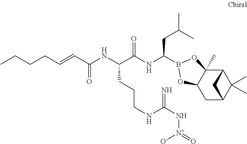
C12C3(C)C(CC(C1(C)C)C2)OB(C(NC(C(NC(C=CCCCC)=O)CCCNC(N[N+]([O-])=O)=N)=O)CC(C)C)O3
